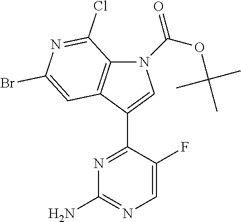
N1(C(OC(C)(C)C)=O)C2=C(C(C3=NC(N)=NC=C3F)=C1)C=C(Br)N=C2Cl
